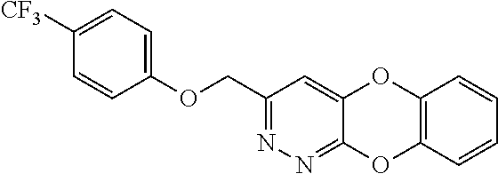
C1(COC2=CC=C([CF3])C=C2)=NN=C2C(=C1)OC1=C(O2)C=CC=C1
